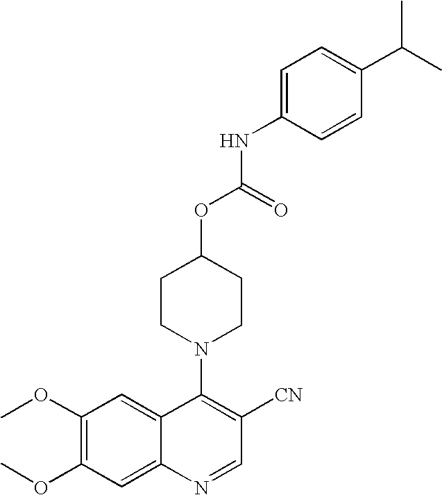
COC1=C(OC)C=C2C(=C1)C(N1CCC(OC(NC3=CC=C(C(C)C)C=C3)=O)CC1)=C([CN])C=N2
